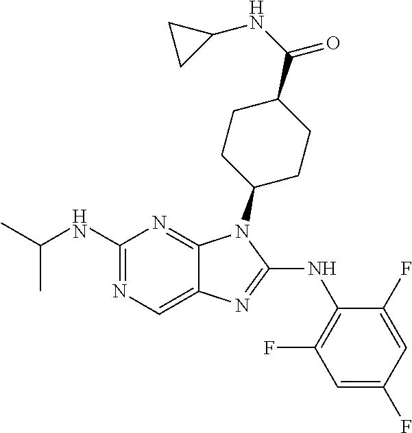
N1=C(NC(C)C)N=C2C(=C1)N=C(NC1=C(F)C=C(F)C=C1F)N2C1CCC(C(NC2CC2)=O)CC1
